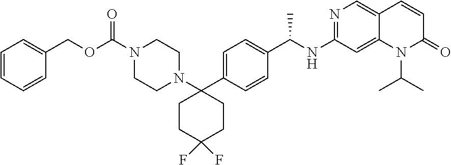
C1(COC(=O)N2CCN(C3(C4=CC=C(C(NC5=NC=C6C(=C5)N(C(C)C)C(=O)C=C6)C)C=C4)CCC(F)(F)CC3)CC2)=CC=CC=C1
